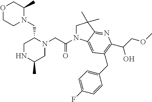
O1CCN(CC2CNC(C)CN2CC(N2CC(C)(C)C3=NC(C(COC)O)=C(CC4=CC=C(F)C=C4)C=C23)=O)C(C)C1
